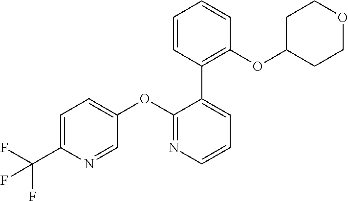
C1=C(C(F)(F)F)N=CC(OC2=NC=CC=C2C2=C(OC3CCOCC3)C=CC=C2)=C1
